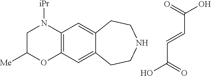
C1C([Me])OC2=C(N1[iPr])C=C1C(=C2)CCNCC1.C(C=CC(O)=O)(O)=O
